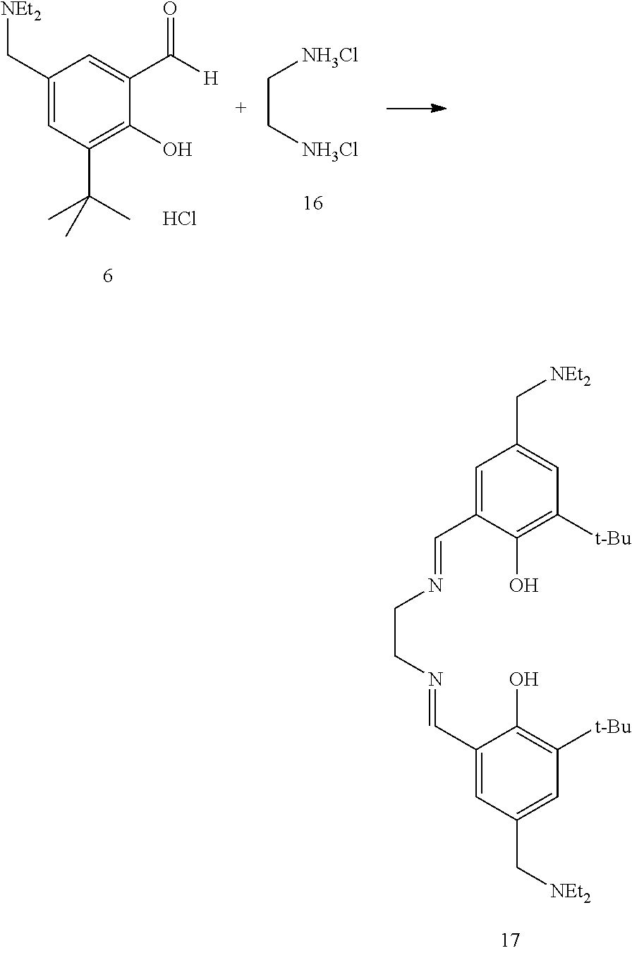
C1=C(C=NCCN=CC2=CC(C[NEt2])=CC([t-Bu])=C2O)C(O)=C([t-Bu])C=C1C[NEt2].C1(C[NEt2])=CC(C(C)(C)C)=C(O)C(C([H])=O)=C1.Cl.C(C[NH3Cl])[NH3Cl]
